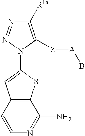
C1([R1a])=C([Z][A]B)N(C2=CC3=C(S2)C(N)=NC=C3)N=N1
